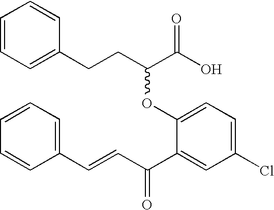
C1=CC=C(CCC(C(O)=O)OC2=CC=C(Cl)C=C2C(C=CC2=CC=CC=C2)=O)C=C1
